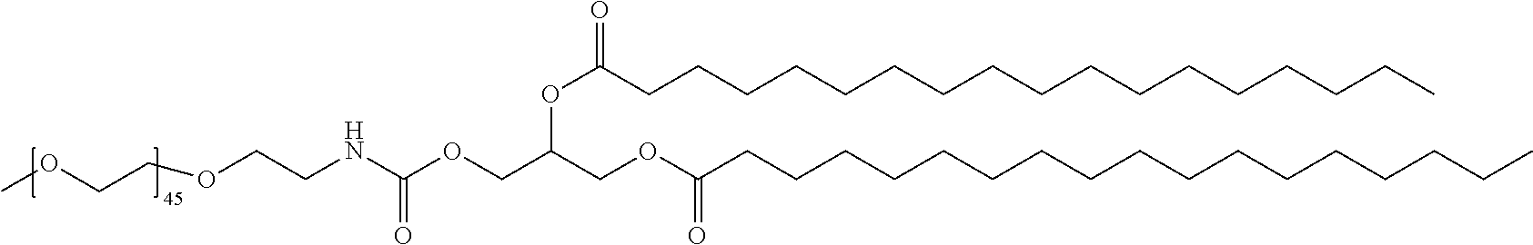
O(C(COC(CCCCCCCCCCCCCCCCC)=O)COC(NCCOCCOC)=O)C(CCCCCCCCCCCCCCCCC)=O
